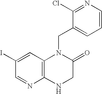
C(N1C2=C(NCC1=O)N=CC(I)=C2)C1=CC=CN=C1Cl
